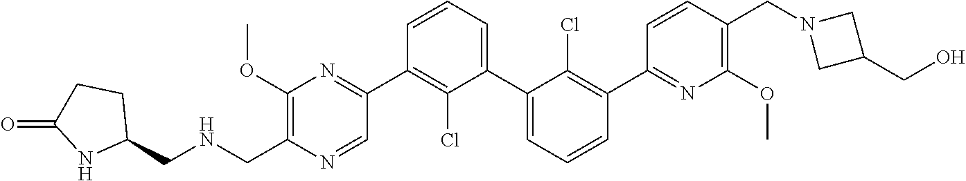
C1(OC)=C(CNCC2CCC(=O)N2)N=CC(C2=C(Cl)C(C3=CC=CC(C4=NC(OC)=C(CN5CC(CO)C5)C=C4)=C3Cl)=CC=C2)=N1
